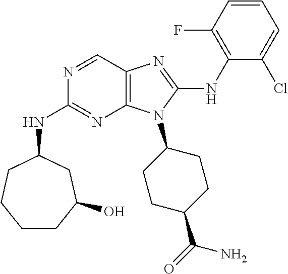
N1=CC2=C(N=C1NC1CCCCC(O)C1)N(C1CCC(C(=O)N)CC1)C(NC1=C(F)C=CC=C1Cl)=N2
